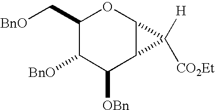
[BnO]CC1C([BnO])C([OBn])C2C(O1)C2([H])[CO2Et]
